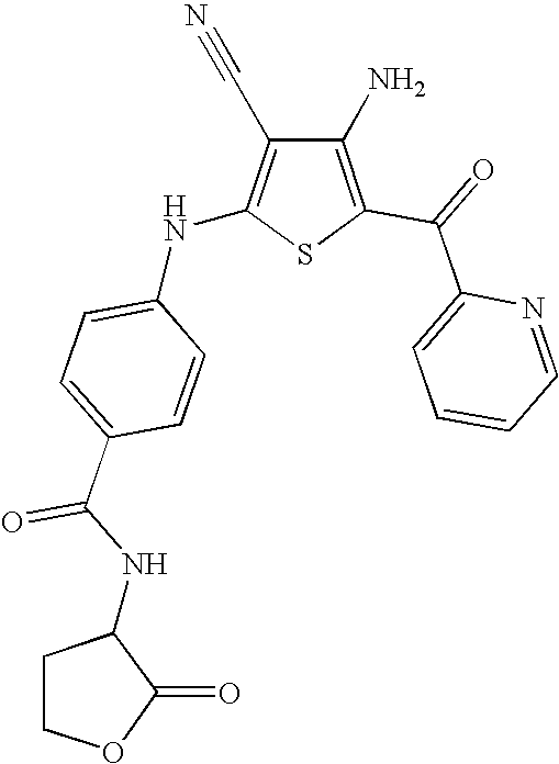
C1(N)=C(C(=O)C2=CC=CC=N2)SC(NC2=CC=C(C(NC3CCOC3=O)=O)C=C2)=C1C#N
